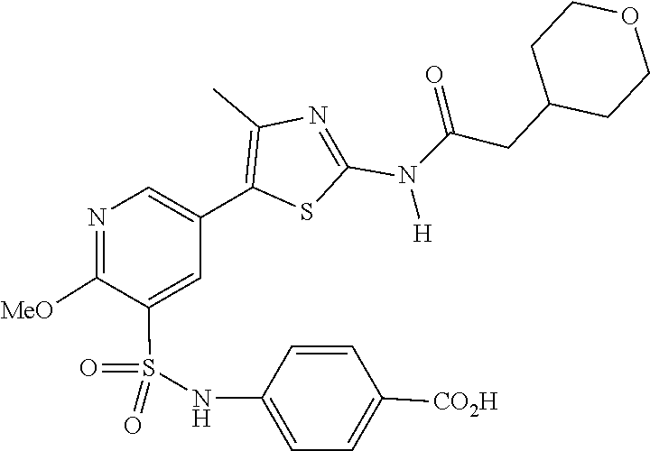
O=C(N(C1=NC(C)=C(C2=CN=C([MeO])C(S(=O)(NC3=CC=C([CO2H])C=C3)=O)=C2)S1)[H])CC1CCOCC1
